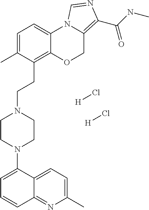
C1(N2CCN(CCC3=C4C(=CC=C3C)N3C(=C(C(NC)=O)N=C3)CO4)CC2)=CC=CC2=NC(C)=CC=C12.[H]Cl.[H]Cl
